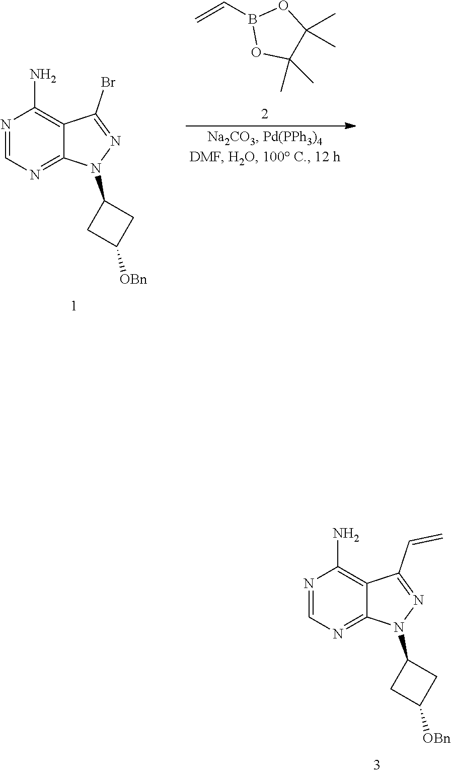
N1=CN=C2C(=C1N)C(Br)=NN2C1CC([OBn])C1.C=CB1OC(C)(C)C(C)(C)O1.N1=CN=C2C(=C1N)C(C=C)=NN2C1CC([OBn])C1
